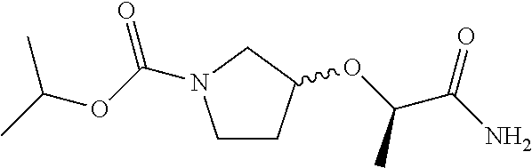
C1CC(OC(C(N)=O)C)CN1C(OC(C)C)=O
